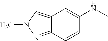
N1(C)N=C2C(=C1)C=C(NC)C=C2
